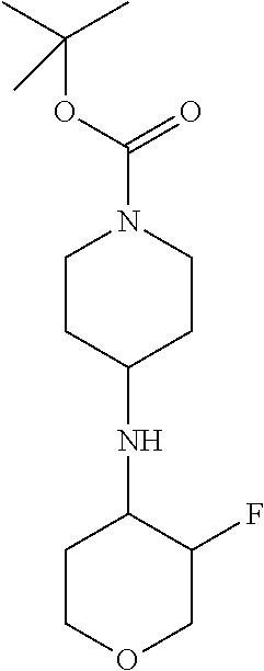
C1CC(NC2CCOCC2F)CCN1C(OC(C)(C)C)=O
